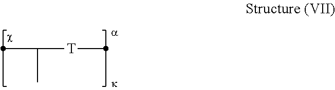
C(C)([T]C)C
